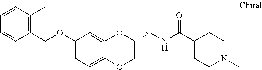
O(C1=CC=C2C(=C1)OC(CNC(C1CCN(C)CC1)=O)CO2)CC1=C(C)C=CC=C1
